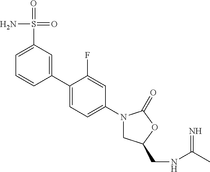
C1(C2=CC=C(N3CC(CNC(C)=N)OC3=O)C=C2F)=CC(S(=O)(=O)N)=CC=C1
